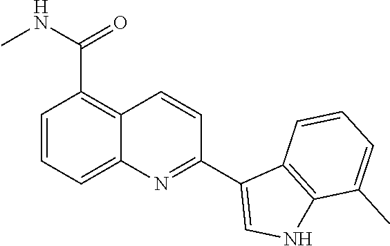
C1=CC=C2C(=C1C(=O)NC)C=CC(C1=CNC3=C1C=CC=C3C)=N2
